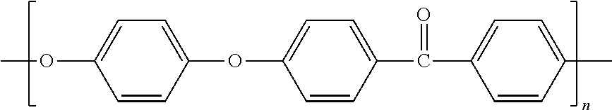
C1=CC(OC2=CC=C(C(C3=CC=C(C)C=C3)=O)C=C2)=CC=C1OC
